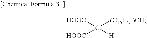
[HOOC]C([HOOC])([(C15H21)CH3])[H]
